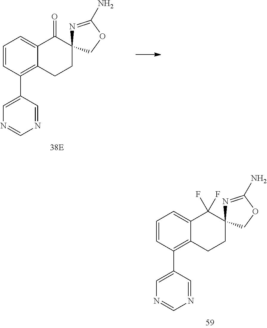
C1=CC(C2=CN=CN=C2)=C2C(=C1)C(=O)C1(CC2)N=C(N)OC1.C1=CC(C2=CN=CN=C2)=C2C(=C1)C(F)(F)C1(CC2)N=C(N)OC1
